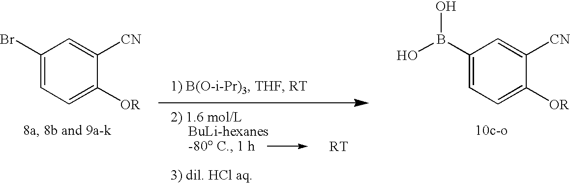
C1(Br)=CC=C([OR])C([CN])=C1.C1(B(O)O)=CC=C([OR])C([CN])=C1
